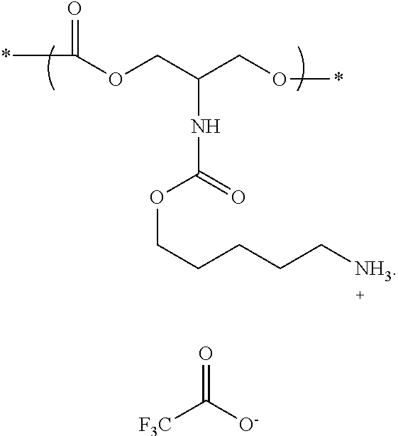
O(CC(CO*)NC(OCCCCC[NH3])=O)C(*)=O.O=C([O-])[F3C]
